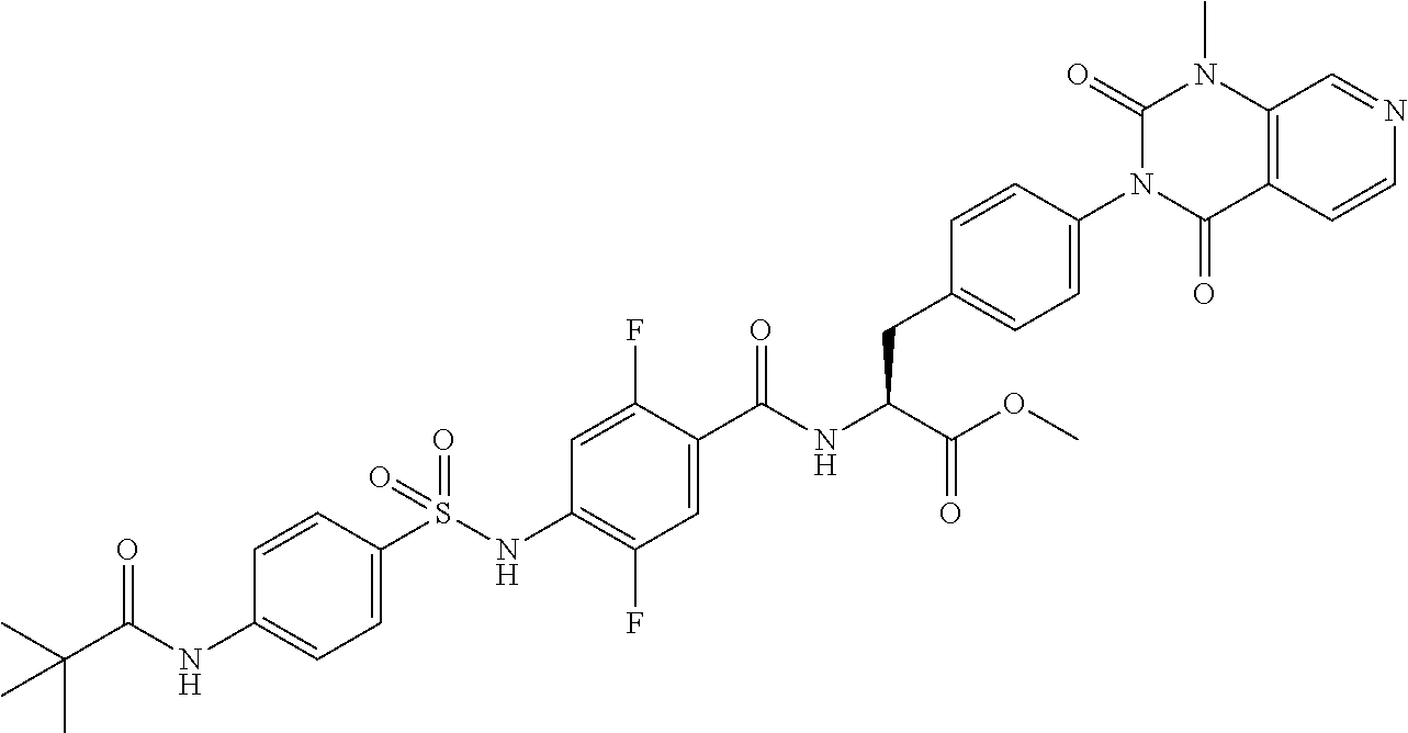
C1=C(S(NC2=C(F)C=C(C(NC(C(OC)=O)CC3=CC=C(N4C(=O)C5=C(N(C)C4=O)C=NC=C5)C=C3)=O)C(F)=C2)(=O)=O)C=CC(NC(C(C)(C)C)=O)=C1
